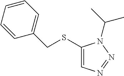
C1(CSC2=CN=NN2C(C)C)=CC=CC=C1
